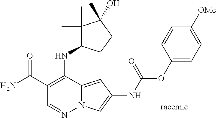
O=C(C1=C(NC2C(C)(C)C(C)(O)CC2)C2=CC(NC(OC3=CC=C([OMe])C=C3)=O)=CN2N=C1)N
